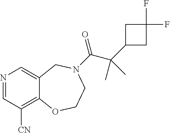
N1=CC([CN])=C2C(=C1)CN(C(C(C1CC(F)(F)C1)(C)C)=O)CCO2
